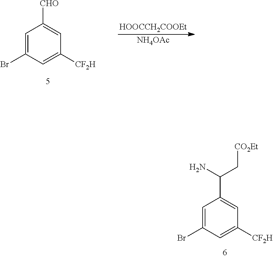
[HOOCCH2COOEt].[NH4OAc].C1=C(Br)C=C([CF2H])C=C1[CHO].C(C1=CC([CF2H])=CC(Br)=C1)(C[CO2Et])N
